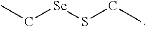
CC[Se]SCC
